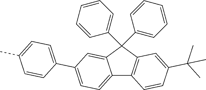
C12=CC=C(C3=CC=C(C)C=C3)C=C1C(C1=CC=CC=C1)(C1=CC=CC=C1)C1=C2C=CC(C(C)(C)C)=C1
